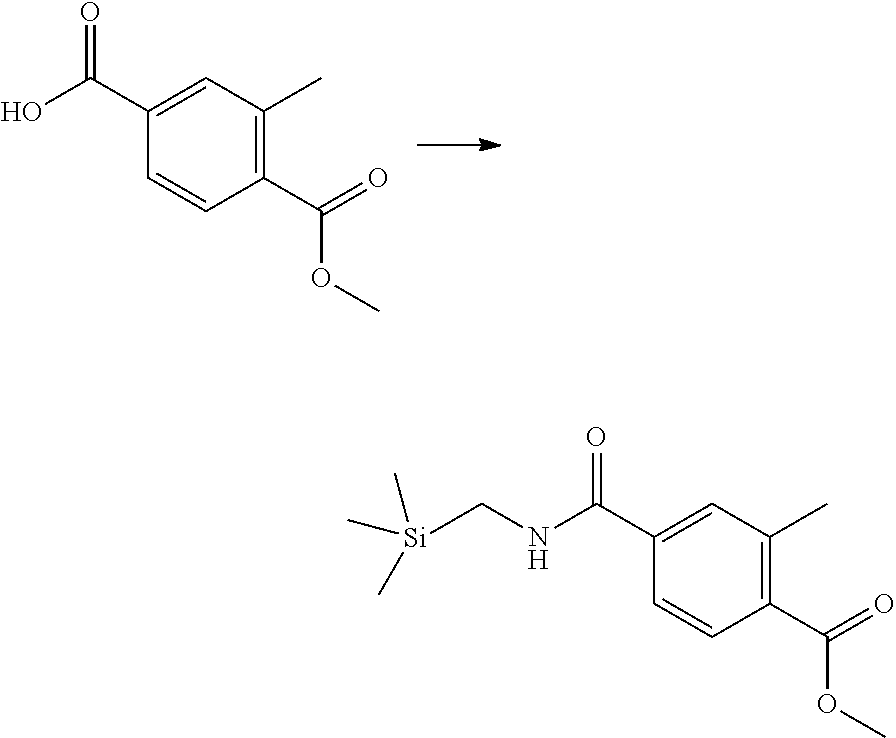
C1(C(OC)=O)=C(C)C=C(C(O)=O)C=C1.C1(C(OC)=O)=C(C)C=C(C(NC[Si](C)(C)C)=O)C=C1
